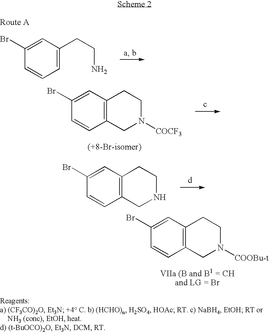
BrC1=CC(CCN)=CC=C1.BrC1=CC2=C(C=C1)CN([COCF3])CC2.[(+8-Br-isomer)].BrC1=CC2=C(C=C1)CNCC2.BrC1=CC2=C(C=C1)CN([COOBu-t])CC2.[VIIa (B and B1 = CHand LG = Br]
